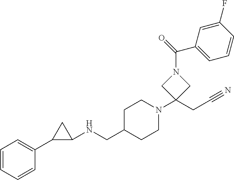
C1=CC=CC(C2C(NCC3CCN(C4(CC#N)CN(C(=O)C5=CC=CC(F)=C5)C4)CC3)C2)=C1
